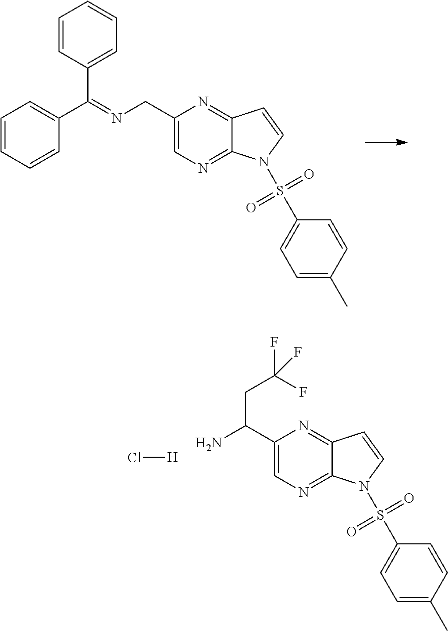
C1(C(CC(F)(F)F)N)=CN=C2C(=N1)C=CN2S(C1=CC=C(C)C=C1)(=O)=O.Cl[H].C1(CN=C(C2=CC=CC=C2)C2=CC=CC=C2)=CN=C2C(=N1)C=CN2S(C1=CC=C(C)C=C1)(=O)=O
